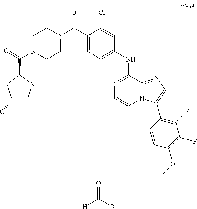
N1=C(NC2=CC=C(C(N3CCN(C(=O)C4CC(O)CN4)CC3)=O)C(Cl)=C2)C2=NC=C(C3=C(F)C(F)=C(OC)C=C3)N2C=C1.O=C(O)[H]
